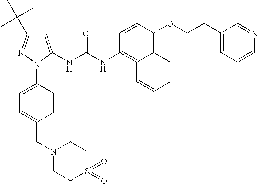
C1=C(NC(NC2=C3C(=C(OCCC4=CC=CN=C4)C=C2)C=CC=C3)=O)N(C2=CC=C(CN3CCS(=O)(=O)CC3)C=C2)N=C1C(C)(C)C
